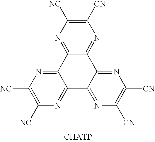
C1([NC])=C([NC])N=C2C(=N1)C1=NC([CN])=C([CN])N=C1C1=NC([CN])=C([NC])N=C21
